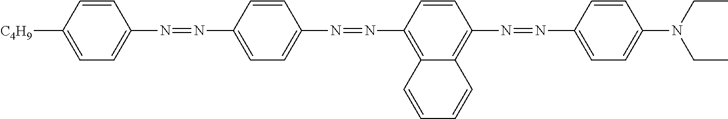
C1=CC([C4H9])=CC=C1N=NC1=CC=C(N=NC2=C3C(=C(N=NC4=CC=C(N(CC)CC)C=C4)C=C2)C=CC=C3)C=C1
